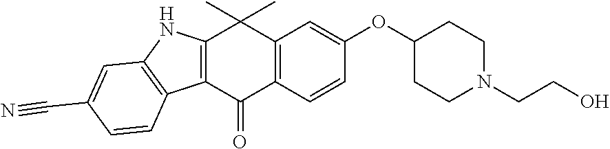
C12=C(C=CC(OC3CCN(CCO)CC3)=C1)C(=O)C1=C(C2(C)C)NC2=C1C=CC(C#N)=C2
